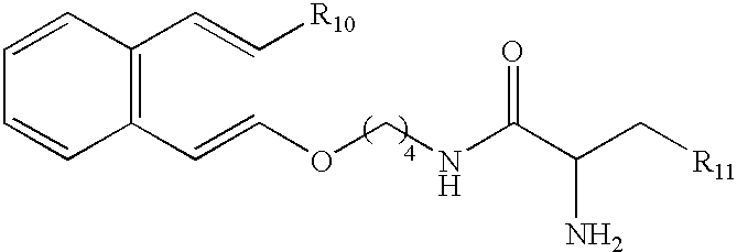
C1(C=COCNC(C(C[R11])N)=O)=C(C=C[R10])C=CC=C1.[H]
